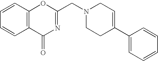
C1=CC2=C(C=C1)C(=O)N=C(CN1CCC(C3=CC=CC=C3)=CC1)O2
